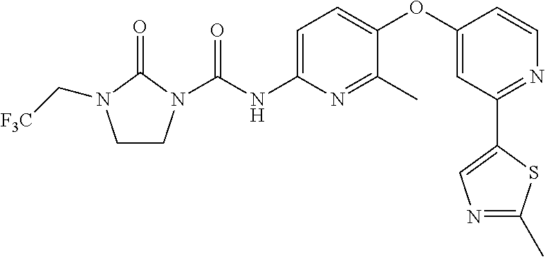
C1CN(C(NC2=CC=C(OC3=CC(C4=CN=C(C)S4)=NC=C3)C(C)=N2)=O)C(=O)N1C[F3C]
